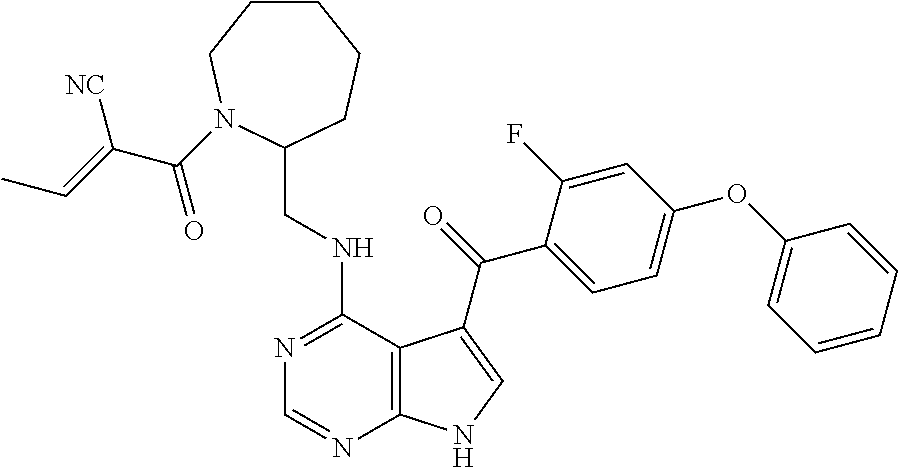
C1=CC=CC(OC2=CC=C(C(=O)C3=CNC4=C3C(NCC3CCCCCN3C(C(=CC)[NC])=O)=NC=N4)C(F)=C2)=C1
